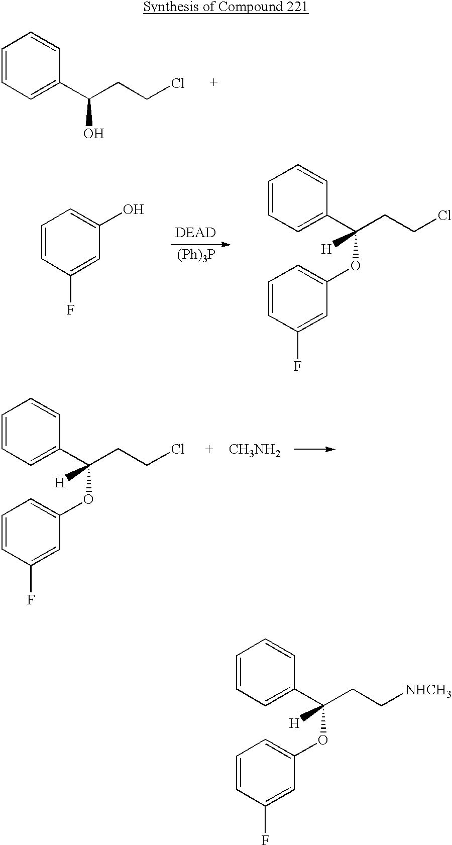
C1=CC(F)=CC(OC(CC[NHCH3])(C2=CC=CC=C2)[H])=C1.C1=CC=C(C(CCCl)O)C=C1.C1=CC(F)=CC(O)=C1.[(Ph)3P].C1=CC(F)=CC(OC(CCCl)(C2=CC=CC=C2)[H])=C1.C1=CC(F)=CC(OC(CCCl)(C2=CC=CC=C2)[H])=C1.[CH3NH2]
